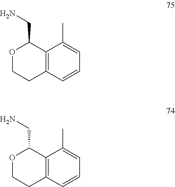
O1CCC2=C(C1CN)C(C)=CC=C2.O1CCC2=C(C1CN)C(C)=CC=C2
